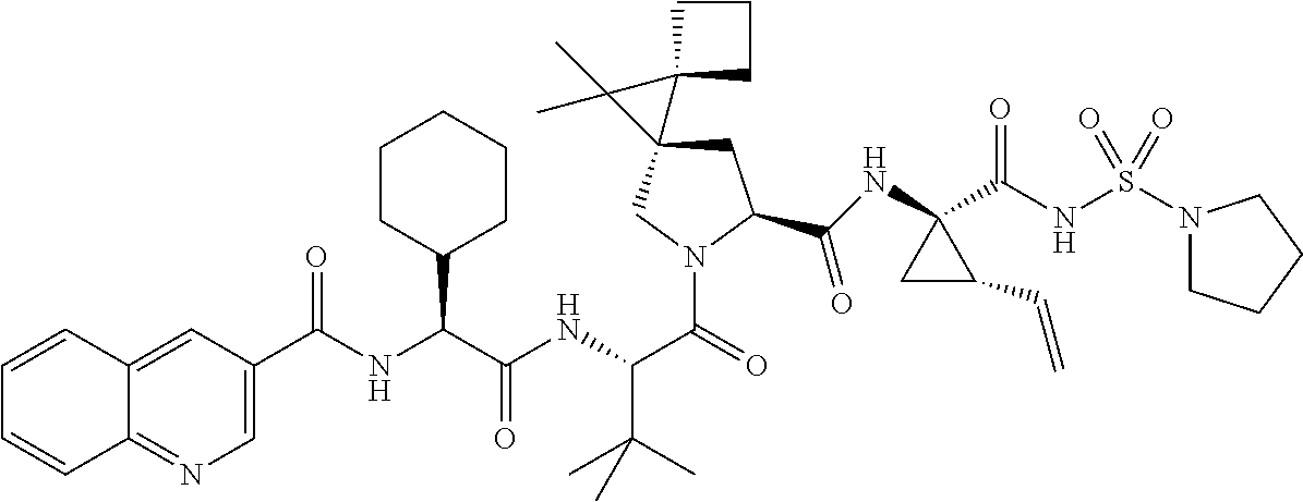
C(=O)(NC(C(NC(C(=O)N1CC2(CC1C(NC1(C(NS(N3CCCC3)(=O)=O)=O)CC1C=C)=O)C1(C2(C)C)CCC1)C(C)(C)C)=O)C1CCCCC1)C1=CN=C2C(=C1)C=CC=C2
